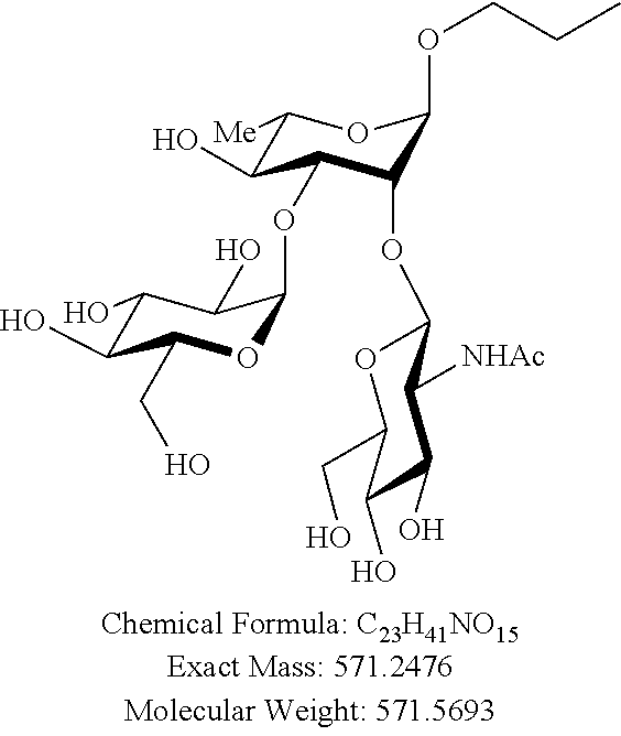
C1(O)C(OC2OC(CO)C(O)C(O)C2O)C(OC2C([NHAc])C(O)C(O)C(CO)O2)C(OCCC)OC1[Me]
